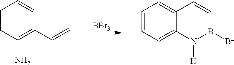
[BBr3].C1=CC(N)=C(C=C)C=C1.C1=CC=C2C(=C1)C=CB(Br)N2[H]
